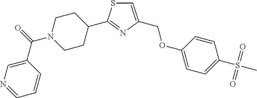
S(C1=CC=C(OCC2=CSC(C3CCN(C(=O)C4=CN=CC=C4)CC3)=N2)C=C1)(C)(=O)=O
